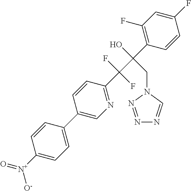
C1(C2=CN=C(C(C(C3=C(F)C=C(F)C=C3)(O)CN3C=NN=N3)(F)F)C=C2)=CC=C([N+]([O-])=O)C=C1
